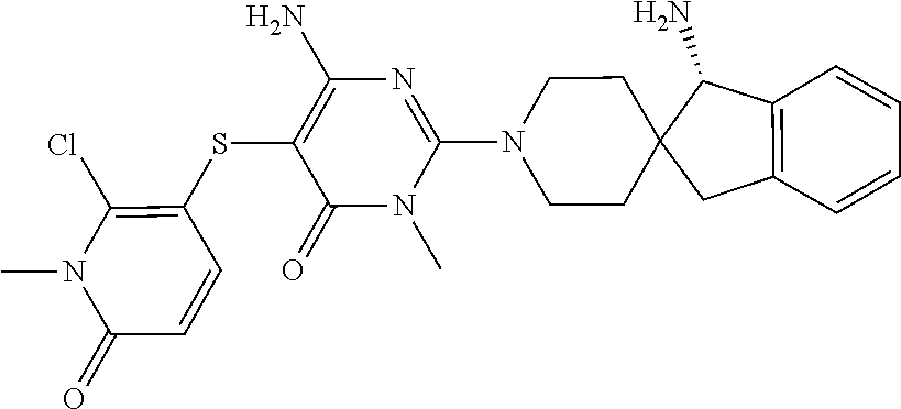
N1(C)C(N2CCC3(C(N)C4=C(C=CC=C4)C3)CC2)=NC(N)=C(SC2=C(Cl)N(C)C(=O)C=C2)C1=O
